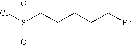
ClS(CCCCCBr)(=O)=O
